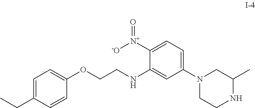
C1=C(CC)C=CC(OCCNC2=CC(N3CCNC(C)C3)=CC=C2[N+](=O)[-O])=C1
